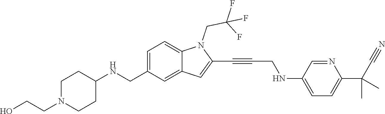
C(N1C2=CC=C(CNC3CCN(CCO)CC3)C=C2C=C1C#CCNC1=CC=C(C(C)(C)C#N)N=C1)C(F)(F)F
